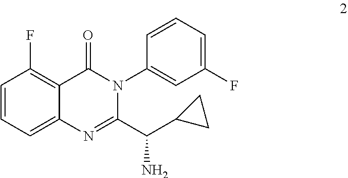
FC1=C2C(=CC=C1)N=C(C(C1CC1)N)N(C1=CC(F)=CC=C1)C2=O
